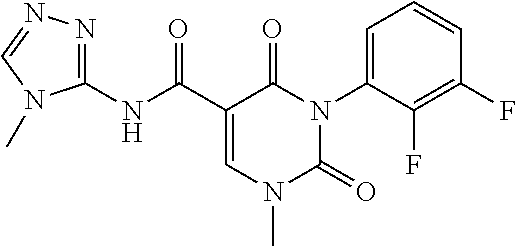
C1(NC(C2=CN(C)C(=O)N(C3=CC=CC(F)=C3F)C2=O)=O)=NN=CN1C
